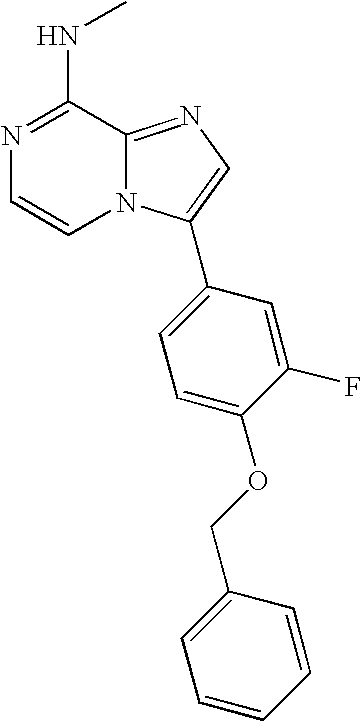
N1=C(NC)C2=NC=C(C3=CC=C(OCC4=CC=CC=C4)C(F)=C3)N2C=C1
